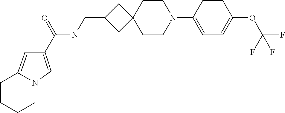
C1(C(NCC2CC3(C2)CCN(C2=CC=C(OC(F)(F)F)C=C2)CC3)=O)=CN2CCCCC2=C1
